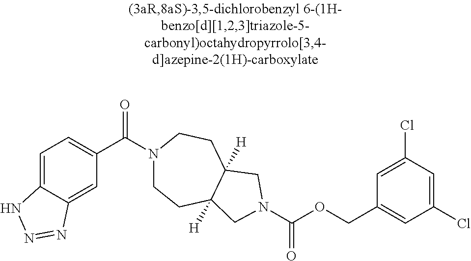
C1=C2C(=CC(C(=O)N3CCC4([H])C([H])(CC3)CN(C(OCC3=CC(Cl)=CC(Cl)=C3)=O)C4)=C1)N=NN2
